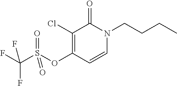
O(C1=C(Cl)C(=O)N(CCCC)C=C1)S(C(F)(F)F)(=O)=O
